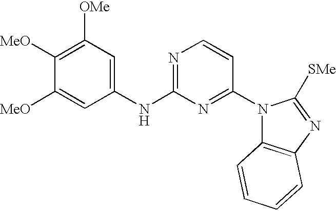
C1([MeO])=C([OMe])C=C(NC2=NC=CC(N3C4=C(N=C3[SMe])C=CC=C4)=N2)C=C1[MeO]
